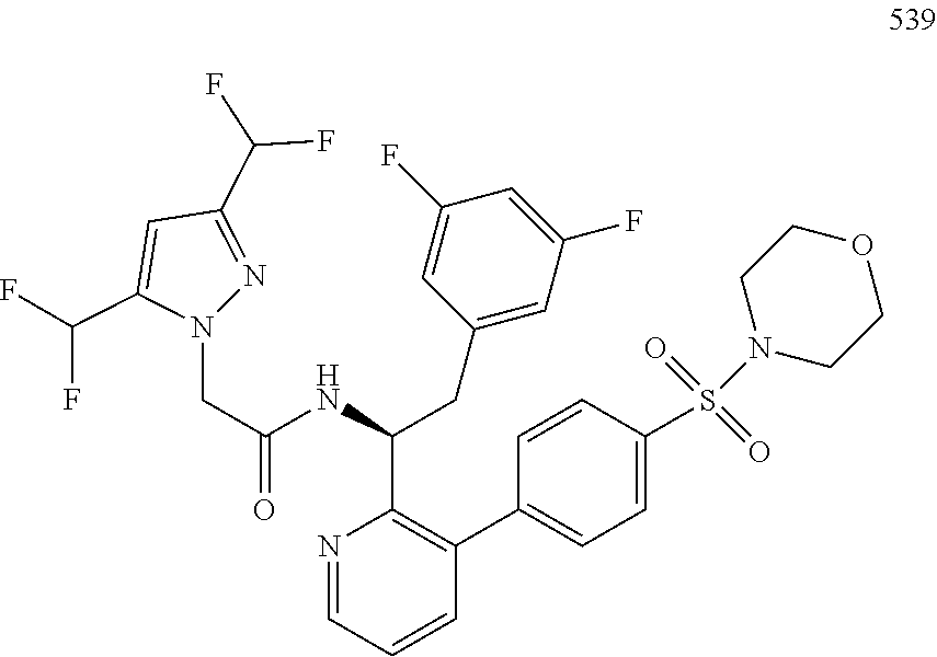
N1=CC=CC(C2=CC=C(S(=O)(=O)N3CCOCC3)C=C2)=C1C(NC(CN1N=C(C(F)F)C=C1C(F)F)=O)CC1=CC(F)=CC(F)=C1
